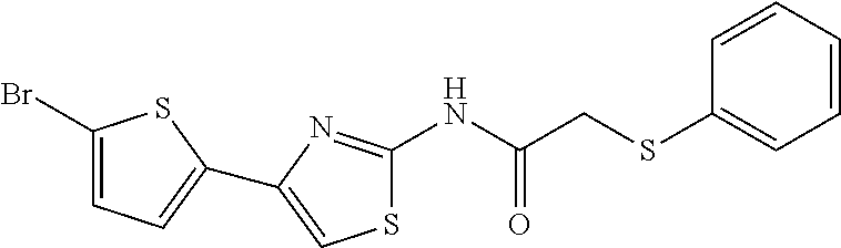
C1(Br)=CC=C(C2=CSC(NC(CSC3=CC=CC=C3)=O)=N2)S1
